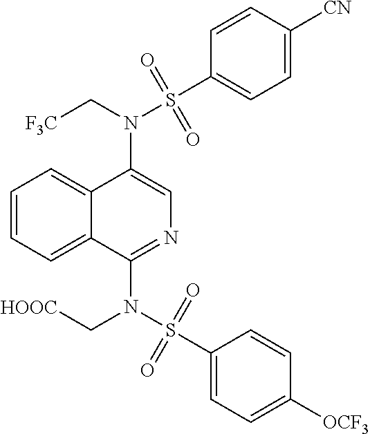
N(C1=CN=C(N(S(C2=CC=C([OCF3])C=C2)(=O)=O)C[HOOC])C2=CC=CC=C12)(C[F3C])S(C1=CC=C([CN])C=C1)(=O)=O
